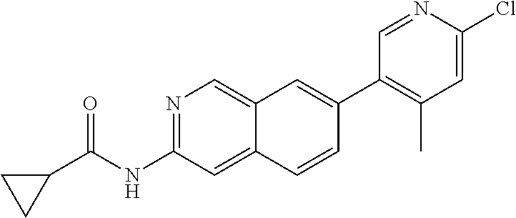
N1=C(NC(C2CC2)=O)C=C2C(=C1)C=C(C1=C(C)C=C(Cl)N=C1)C=C2
